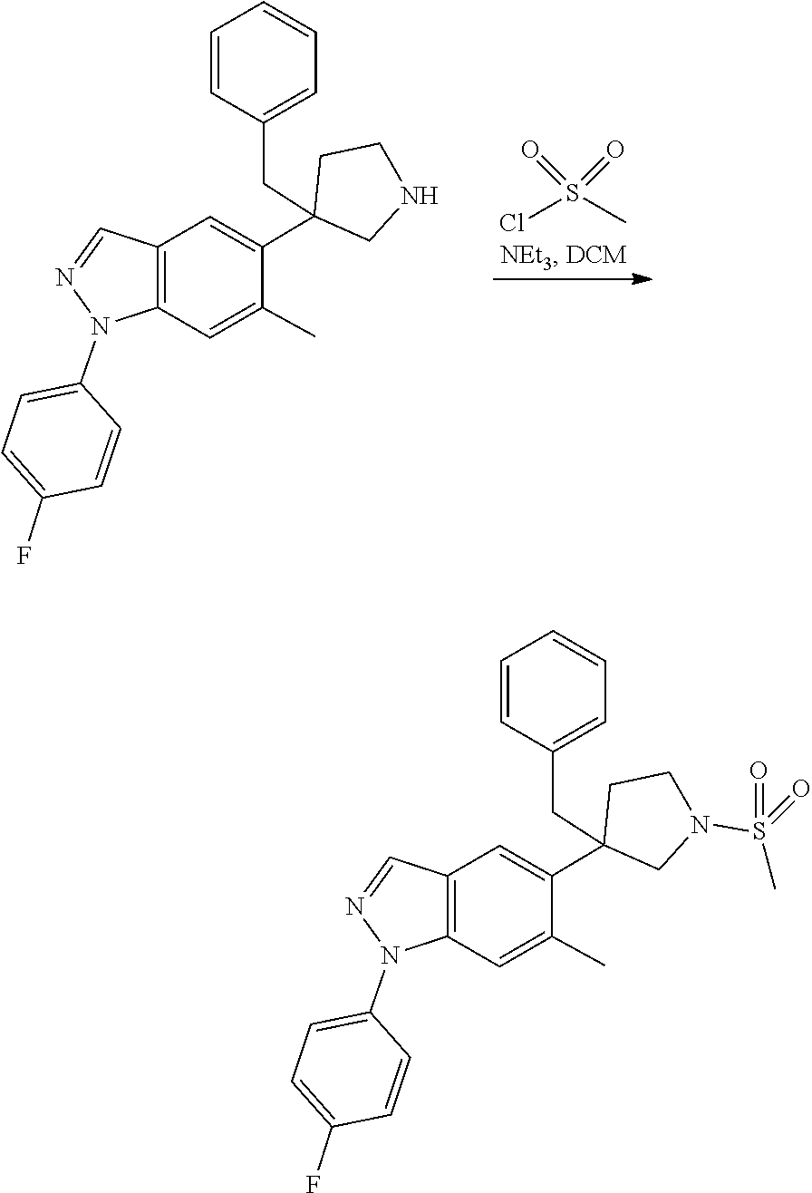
ClS(C)(=O)=O.N1=CC2=C(N1C1=CC=C(F)C=C1)C=C(C)C(C1(CC3=CC=CC=C3)CCNC1)=C2.N1=CC2=C(N1C1=CC=C(F)C=C1)C=C(C)C(C1(CC3=CC=CC=C3)CCN(S(C)(=O)=O)C1)=C2
